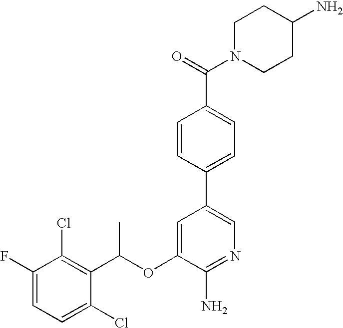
C1=C(F)C(Cl)=C(C(OC2=CC(C3=CC=C(C(=O)N4CCC(N)CC4)C=C3)=CN=C2N)C)C(Cl)=C1
